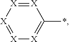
[X]1=[X][X]=C(*)[X]=[X]1
